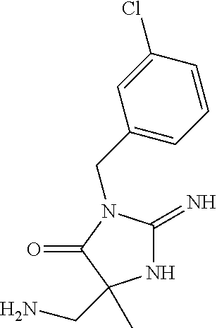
N1C(=N)N(CC2=CC=CC(Cl)=C2)C(=O)C1(C)CN
